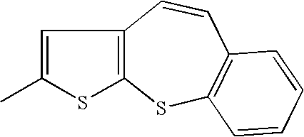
C1=C(C)SC2=C1C=CC1=C(S2)C=CC=C1
